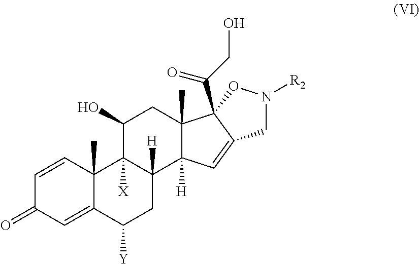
C1=CC2(C)C(=CC1=O)C([Y])CC1([H])C2([X])C(O)CC2(C)C1([H])C=C1CN([R2])OC21C(CO)=O
